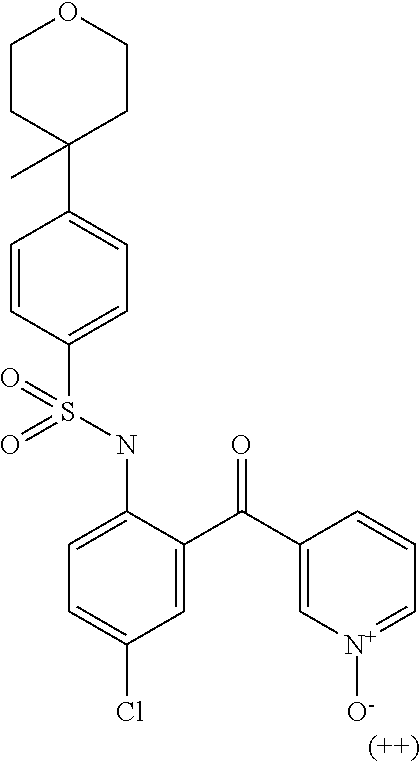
C1=CC(S(NC2=CC=C(Cl)C=C2C(C2=C[N+]([O-])=CC=C2)=O)(=O)=O)=CC=C1C1(C)CCOCC1
